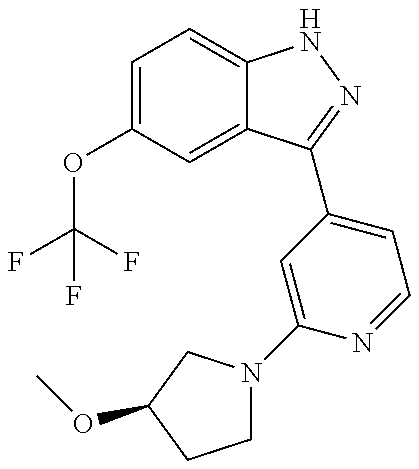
C1(OC(F)(F)F)=CC=C2C(=C1)C(C1=CC=NC(N3CCC(OC)C3)=C1)=NN2
